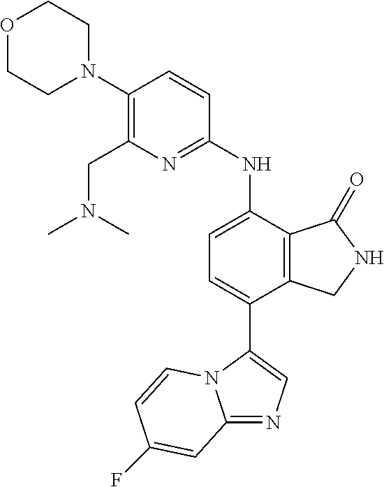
C12=NC=C(C3=CC=C(NC4=NC(CN(C)C)=C(N5CCOCC5)C=C4)C4=C3CNC4=O)N1C=CC(F)=C2
